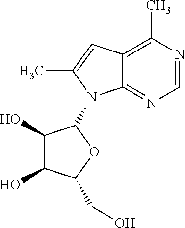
C12=C(C)N=CN=C1N(C1C(O)C(O)C(CO)O1)C(C)=C2
